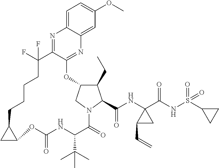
C1(CC)C2CN(C1C(NC1(C(NS(=O)(=O)C3CC3)=O)C(C=C)C1)=O)C(=O)C(C(C)(C)C)NC(=O)OC1CC1CCCCC(F)(F)C1=NC3=CC=C(OC)C=C3N=C1O2
